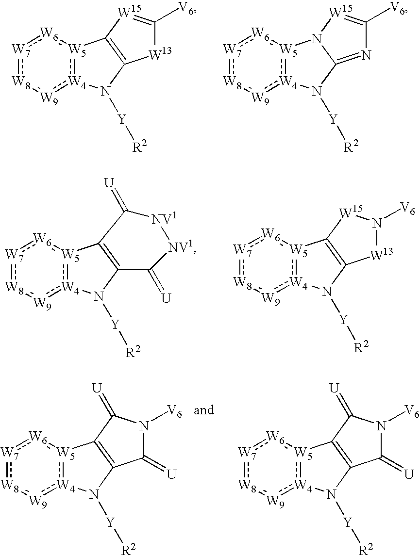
[W7]1:[W8]:[W9]:[W4]2:[W5](:[W6]:1)C1=C(N2[Y][R2])[W13]C([V6])=[W15]1.[W7]1:[W8]:[W9]:[W4]2:[W5](:[W6]:1)N1C(=NC([V6])=[W15]1)N2[Y][R2].[W7]1:[W8]:[W9]:[W4]2:[W5](:[W6]:1)C1=C(N2[Y][R2])C(=[U])N([V6])C1=[U].[W7]1:[W8]:[W9]:[W4]2:[W5](:[W6]:1)C1=C(N2[Y][R2])C(=[U])N([V6])C1=[U].[W7]1:[W8]:[W9]:[W4]2:[W5](:[W6]:1)C1=C(N2[Y][R2])[W13]N([V6])[W15]1.N1([Y][R2])C2=C(C(=[U])[NV1][NV1]C2=[U])[W5]2:[W4]1:[W9]:[W8]:[W7]:[W6]:2
